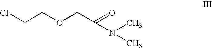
ClCCOCC(=O)N(C)C
